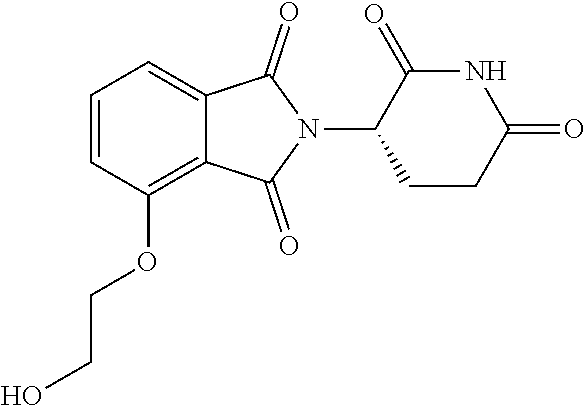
C1=CC(OCCO)=C2C(=C1)C(=O)N(C1C(=O)NC(=O)CC1)C2=O
